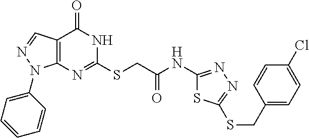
C12=C(N=C(SCC(NC3=NN=C(SCC4=CC=C(Cl)C=C4)S3)=O)NC1=O)N(C1=CC=CC=C1)N=C2
